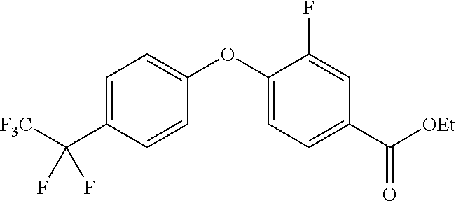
C1=C(C([F3C])(F)F)C=CC(OC2=CC=C(C([OEt])=O)C=C2F)=C1
